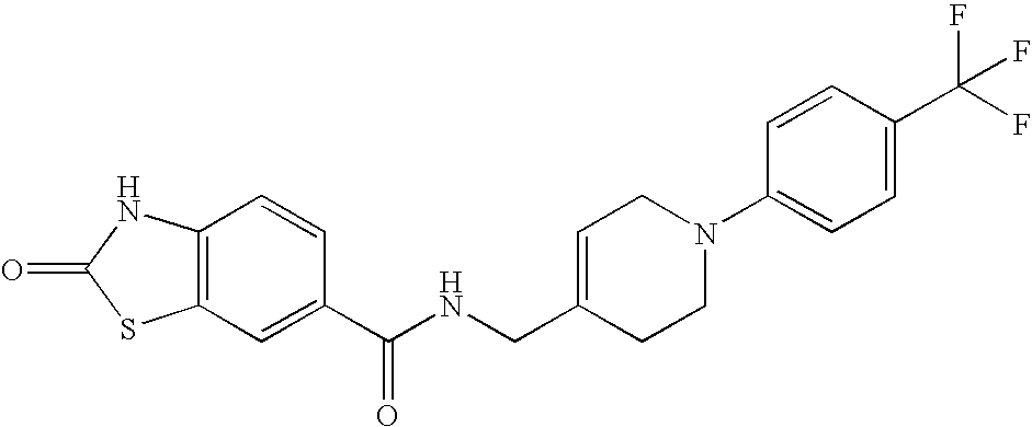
C12=C(C=CC(C(NCC3=CCN(C4=CC=C(C(F)(F)F)C=C4)CC3)=O)=C1)NC(=O)S2
